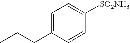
C1=C(CCC)C=CC([SO2NH3])=C1
